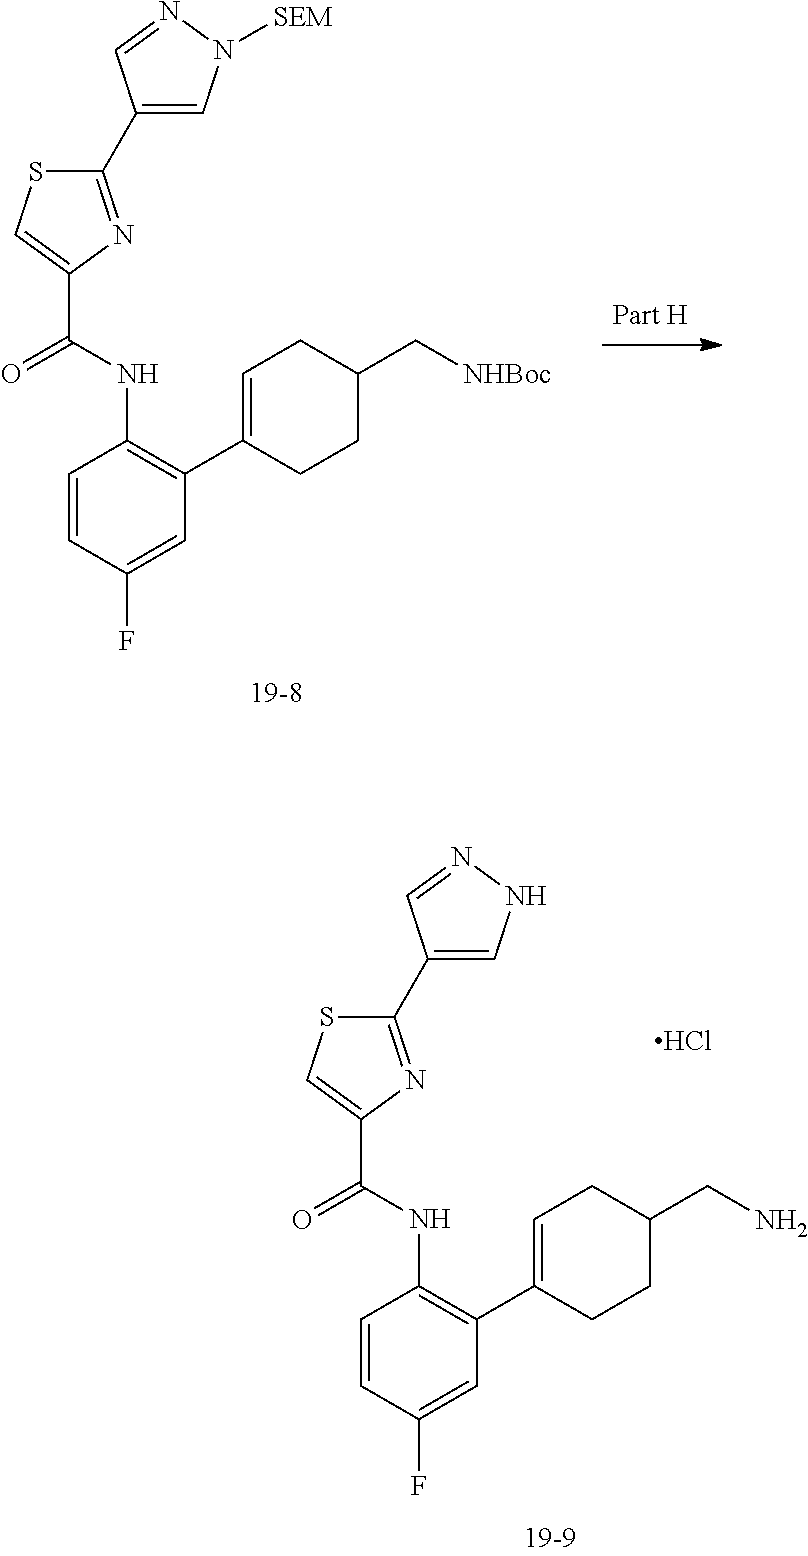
C1=CC(F)=CC(C2=CCC(C[NHBoc])CC2)=C1NC(C1=CSC(C2=CN([SEM])N=C2)=N1)=O.C1=CC(F)=CC(C2=CCC(CN)CC2)=C1NC(C1=CSC(C2=CNN=C2)=N1)=O.Cl
